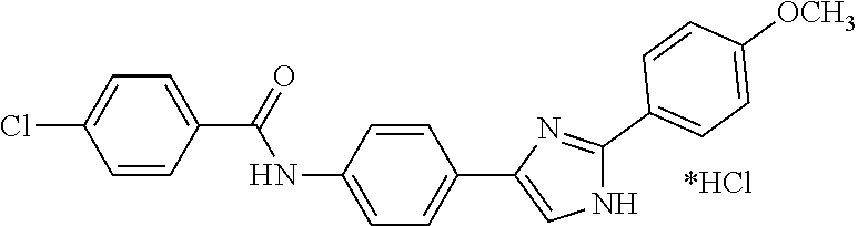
ClC1=CC=C(C(=O)NC2=CC=C(C3=CNC(C4=CC=C([OCH3])C=C4)=N3)C=C2)C=C1.[*HCl]
